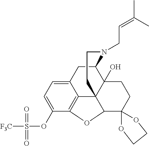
C12=CC=C(OS([F3C])(=O)=O)C3=C1C14C(O)(C(C2)N(CC=C(C)C)CCC1)CCC1(C4O3)OCCO1
